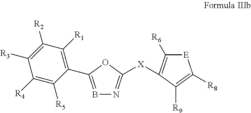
B1=C(C2=C([R1])C([R2])=C([R3])C([R4])=C2[R5])OC([X]C2=C([R6])[E]C([R8])=C2[R9])=N1
